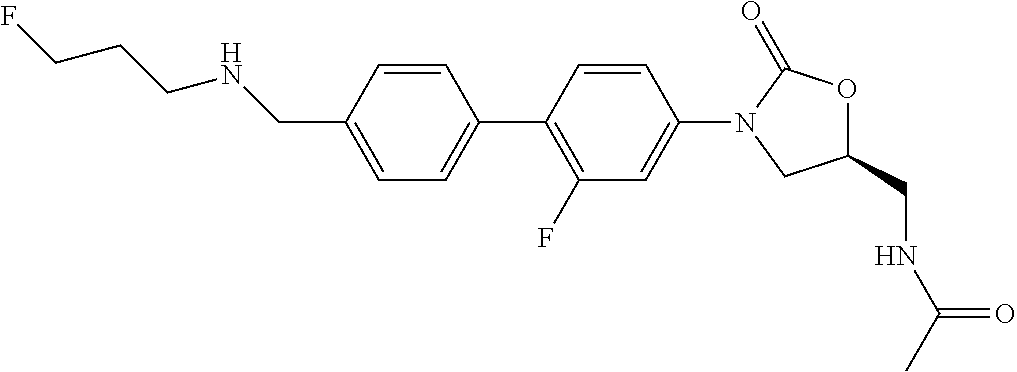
C(C1=CC=C(C2=C(F)C=C(N3C(=O)OC(CNC(C)=O)C3)C=C2)C=C1)NCCCF
